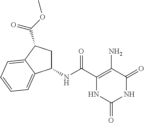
C1(NC(C2=C(N)C(=O)NC(=O)N2)=O)CC(C(OC)=O)C2=CC=CC=C12
